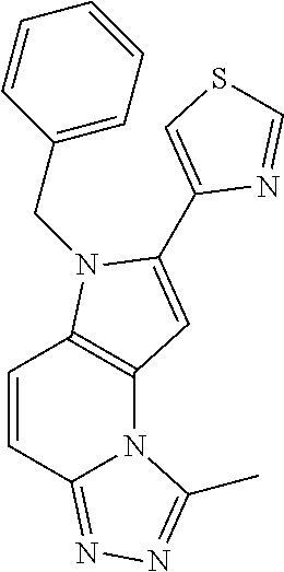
C12=C(N(CC3=CC=CC=C3)C(C3=CSC=N3)=C1)C=CC1=NN=C(C)N21
